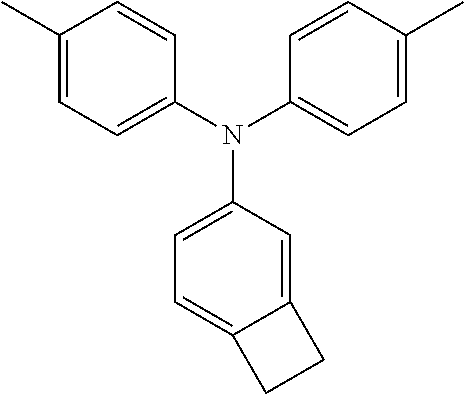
C12=CC(N(C3=CC=C(C)C=C3)C3=CC=C(C)C=C3)=CC=C1CC2
